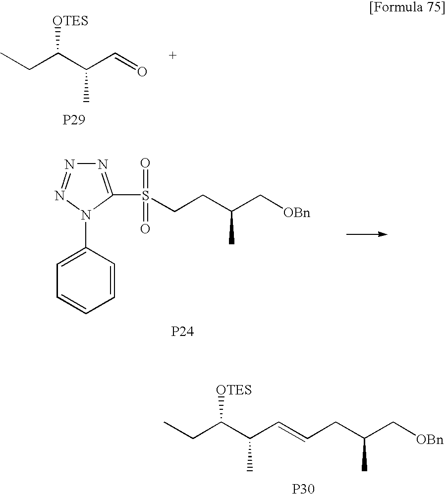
[P29].O=CC(C(CC)[OTES])C.C(C(C[OBn])C)CS(C1=NN=NN1C1=CC=CC=C1)(=O)=O.[P24].[P30].C(=CC(C(CC)[OTES])C)CC(C[OBn])C
